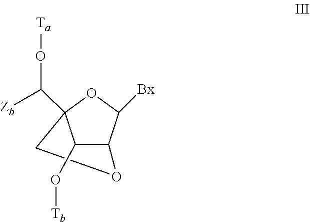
C1(O[Tb])C2C([Bx])OC1(C(O[Ta])[Zb])CO2
